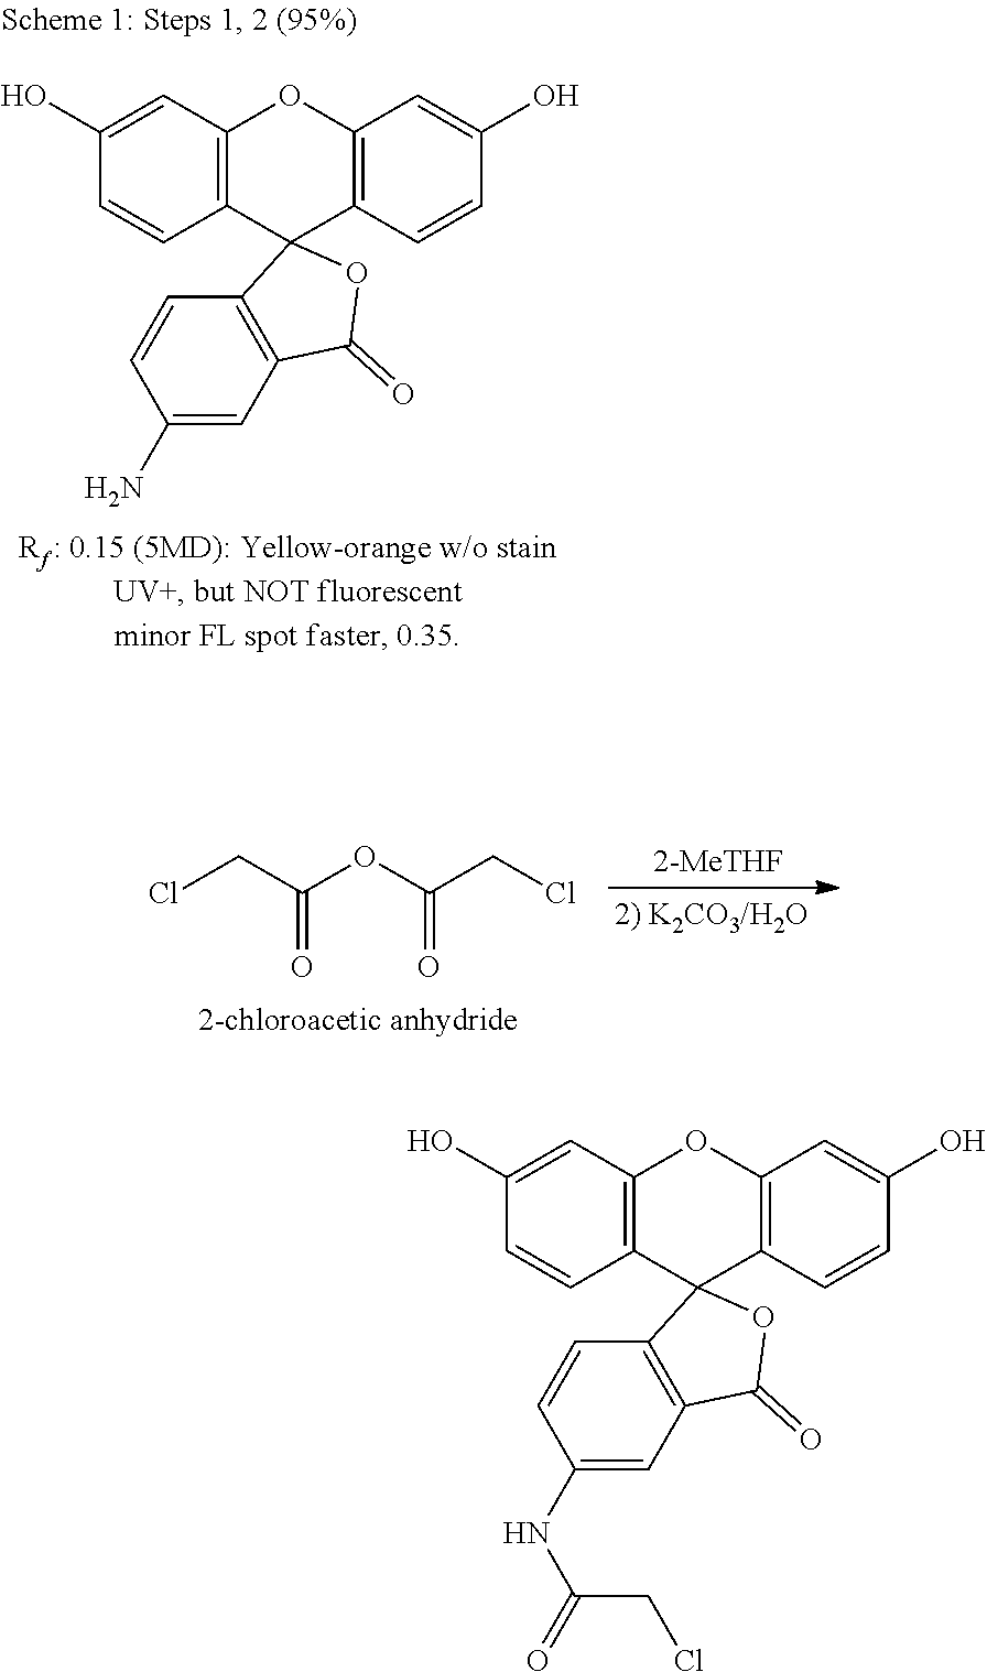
C1(O)=CC2=C(C=C1)C1(C3=C(O2)C=C(O)C=C3)C2=C(C=C(N)C=C2)C(=O)O1.ClCC(OC(CCl)=O)=O.C1(O)=CC2=C(C=C1)C1(C3=C(O2)C=C(O)C=C3)C2=C(C=C(NC(CCl)=O)C=C2)C(=O)O1
